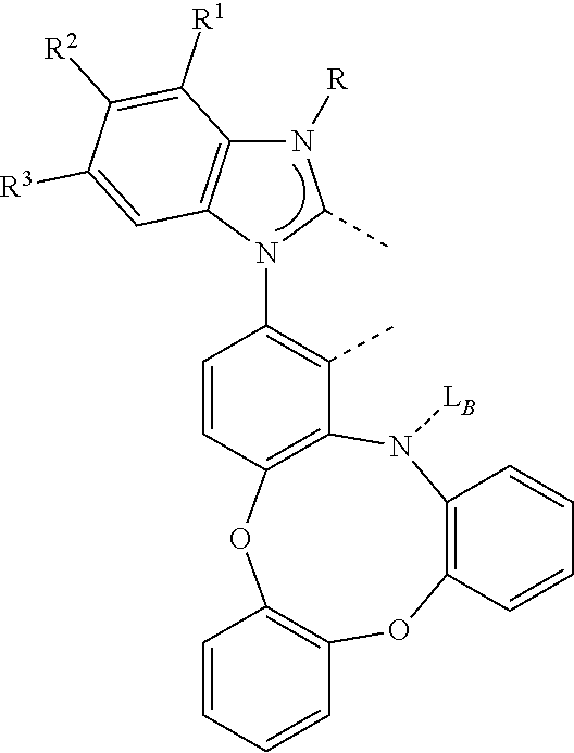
C12=C(N([LB])C3=C(OC4=C(O1)C=CC=C4)C=CC(N1C(C)N([R])C4=C1C=C([R3])C([R2])=C4[R1])=C3C)C=CC=C2
